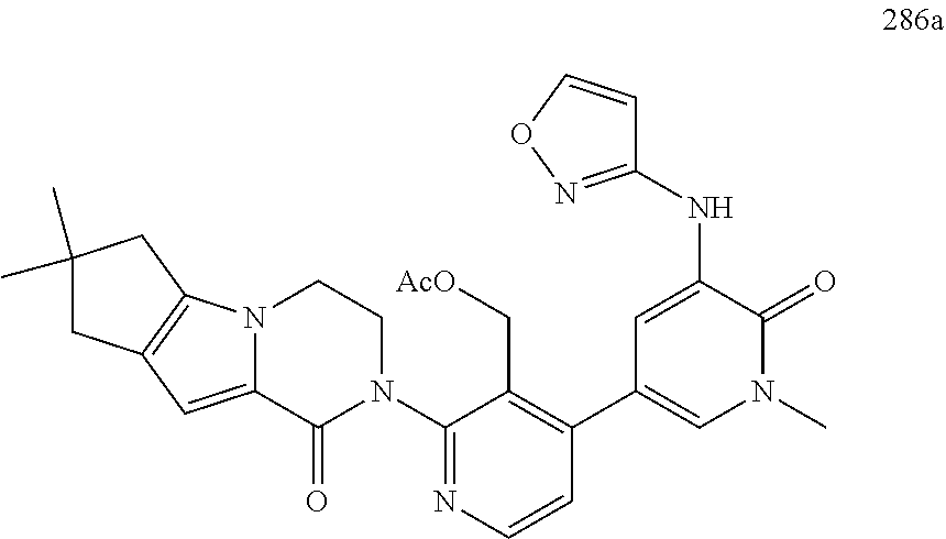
N(C1=CC(C2=C(C[AcO])C(N3CCN4C(=CC5=C4CC(C)(C)C5)C3=O)=NC=C2)=CN(C)C1=O)C1=NOC=C1
